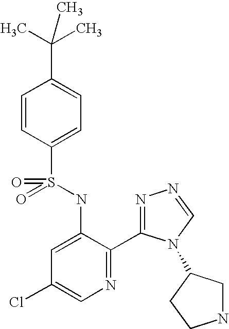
C1=CC(S(=O)(NC2=CC(Cl)=CN=C2C2=NN=CN2C2CNCC2)=O)=CC=C1C(C)(C)C
